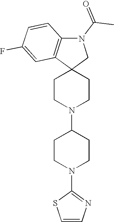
C1CN(C2CCN(C3=NC=CS3)CC2)CCC12CN(C(C)=O)C1=C2C=C(F)C=C1
